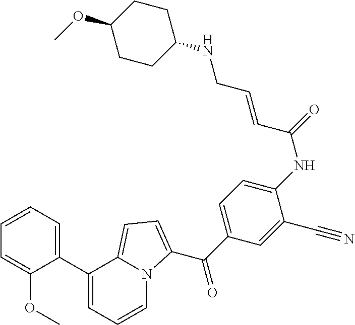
C1(C2=CC=CC=C2OC)=CC=CN2C1=CC=C2C(C1=CC=C(NC(=O)C=CCNC2CCC(OC)CC2)C(C#N)=C1)=O
